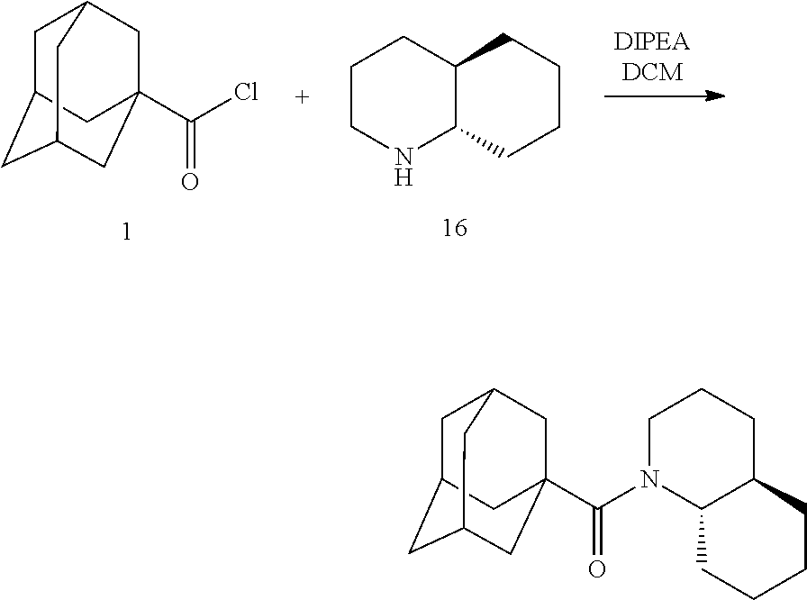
C1C2CC3CC(C(N4C5C(CCC4)CCCC5)=O)(CC1C3)C2.C1C2CC3CC(C(Cl)=O)(CC1C3)C2.C1CNC2C(C1)CCCC2
